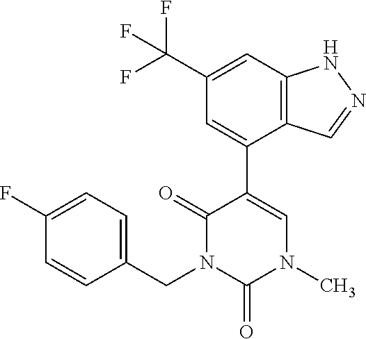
C12=C(C=C(C(F)(F)F)C=C1C1=CN(C)C(=O)N(CC3=CC=C(F)C=C3)C1=O)NN=C2
